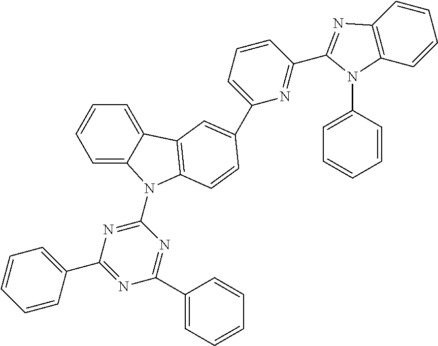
C1=C2C(=CC=C1)C1=C(N2C2=NC(C3=CC=CC=C3)=NC(C3=CC=CC=C3)=N2)C=CC(C2=CC=CC(C3=NC4=C(N3C3=CC=CC=C3)C=CC=C4)=N2)=C1
